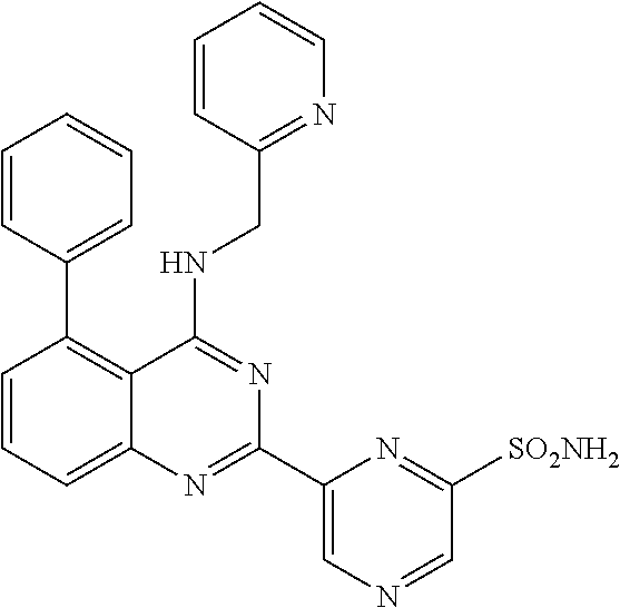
C1=CC=C2C(=C1C1=CC=CC=C1)C(NCC1=NC=CC=C1)=NC(C1=CN=CC([SO2NH2])=N1)=N2
